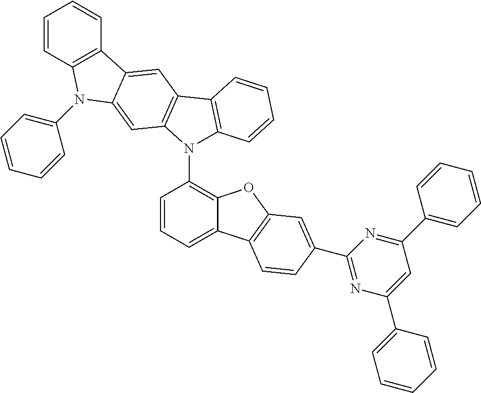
C1=CC2=C(C=C1)C1=CC3=C(C=C1N2C1=CC=CC=C1)N(C1=C2C(=CC=C1)C1=C(O2)C=C(C2=NC(C4=CC=CC=C4)=CC(C4=CC=CC=C4)=N2)C=C1)C1=C3C=CC=C1
